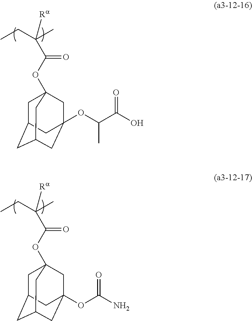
CCC(C)([Ra])C(OC12CC3CC(CC(OC(C(O)=O)C)(C1)C3)C2)=O.CCC(C)([Ra])C(OC12CC3CC(CC(OC(N)=O)(C1)C3)C2)=O
